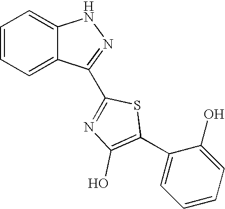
C1=CC=C2C(=C1)NN=C2C1=NC(O)=C(C2=CC=CC=C2O)S1
